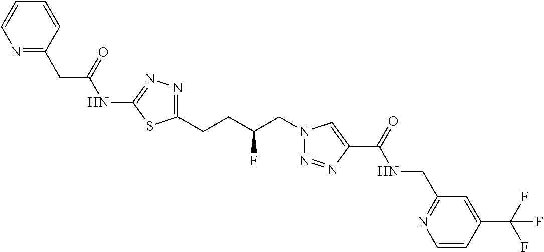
C1(NC(CC2=NC=CC=C2)=O)=NN=C(CCC(CN2N=NC(C(=O)NCC3=NC=CC(C(F)(F)F)=C3)=C2)F)S1
